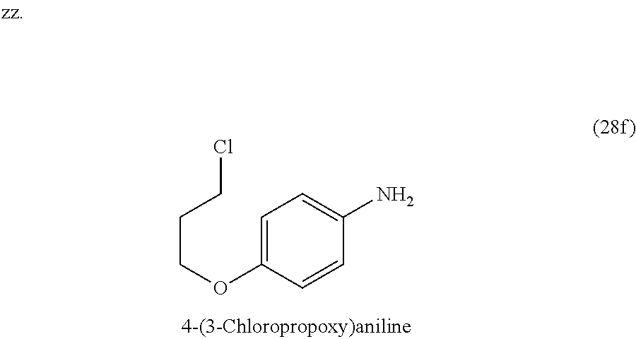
C1=C(OCCCCl)C=CC(N)=C1
